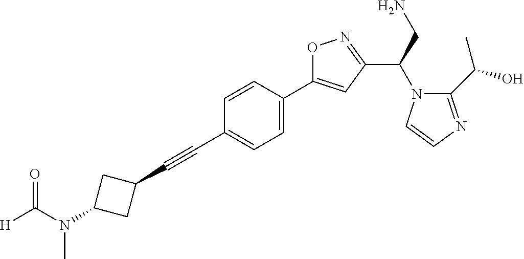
C1=CC(C2=CC(C(N3C(C(O)C)=NC=C3)CN)=NO2)=CC=C1C#CC1CC(N(C([H])=O)C)C1
